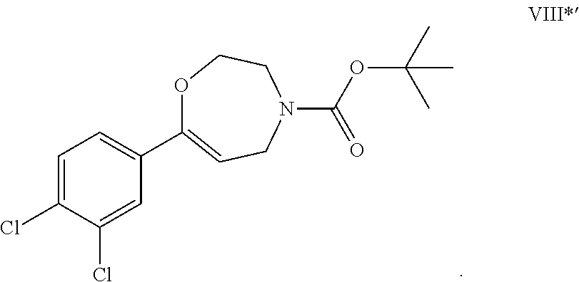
C1=C(Cl)C(Cl)=CC(C2=CCN(C(OC(C)(C)C)=O)CCO2)=C1
